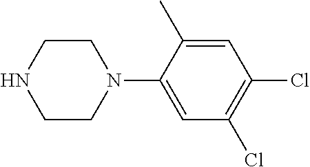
C1CN(C2=CC(Cl)=C(Cl)C=C2C)CCN1
